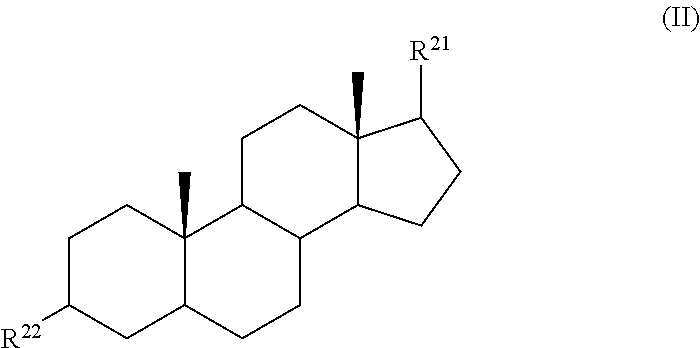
C1C([R22])CC2C(C)(C1)C1C(CC2)C2C(C)(CC1)C([R21])CC2
